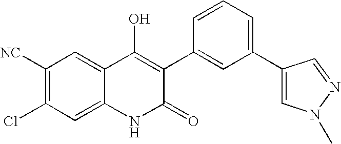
C1([NC])=C(Cl)C=C2C(=C1)C(O)=C(C1=CC(C3=CN(C)N=C3)=CC=C1)C(=O)N2
